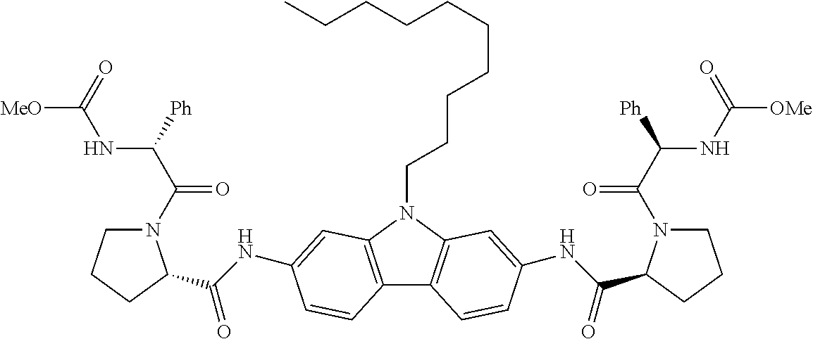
C12=C(N(CCCCCCCCCC)C3=C1C=CC(NC(=O)C1N(C(C([Ph])NC([OMe])=O)=O)CCC1)=C3)C=C(NC(=O)C1N(C(C([Ph])NC([MeO])=O)=O)CCC1)C=C2
